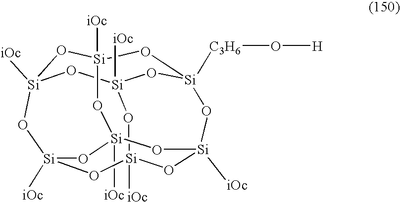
[Si]12([iOc])O[Si]3([iOc])O[Si]4([C3H6]O[H])O[Si]([iOc])(O1)O[Si]1([iOc])O[Si]([iOc])(O[Si]([iOc])(O3)O[Si]([iOc])(O1)O2)O4
